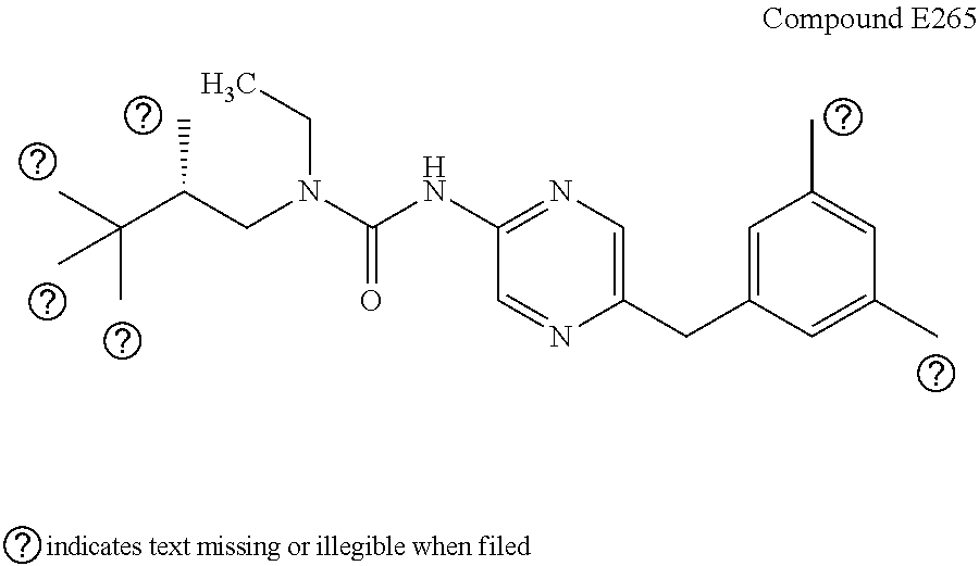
C1=C(C)C=C(C)C=C1CC1=CN=C(NC(=O)N(CC)CC(C(C)(C)C)C)C=N1
